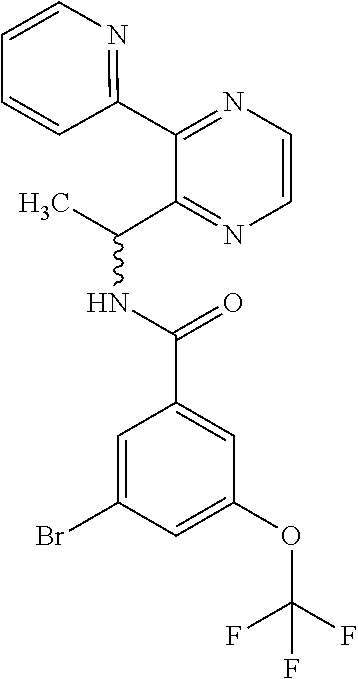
C(NC(C)C1=NC=CN=C1C1=NC=CC=C1)(C1=CC(OC(F)(F)F)=CC(Br)=C1)=O
